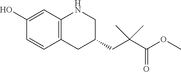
C12=C(C=C(O)C=C1)NCC(CC(C(=O)OC)(C)C)C2
